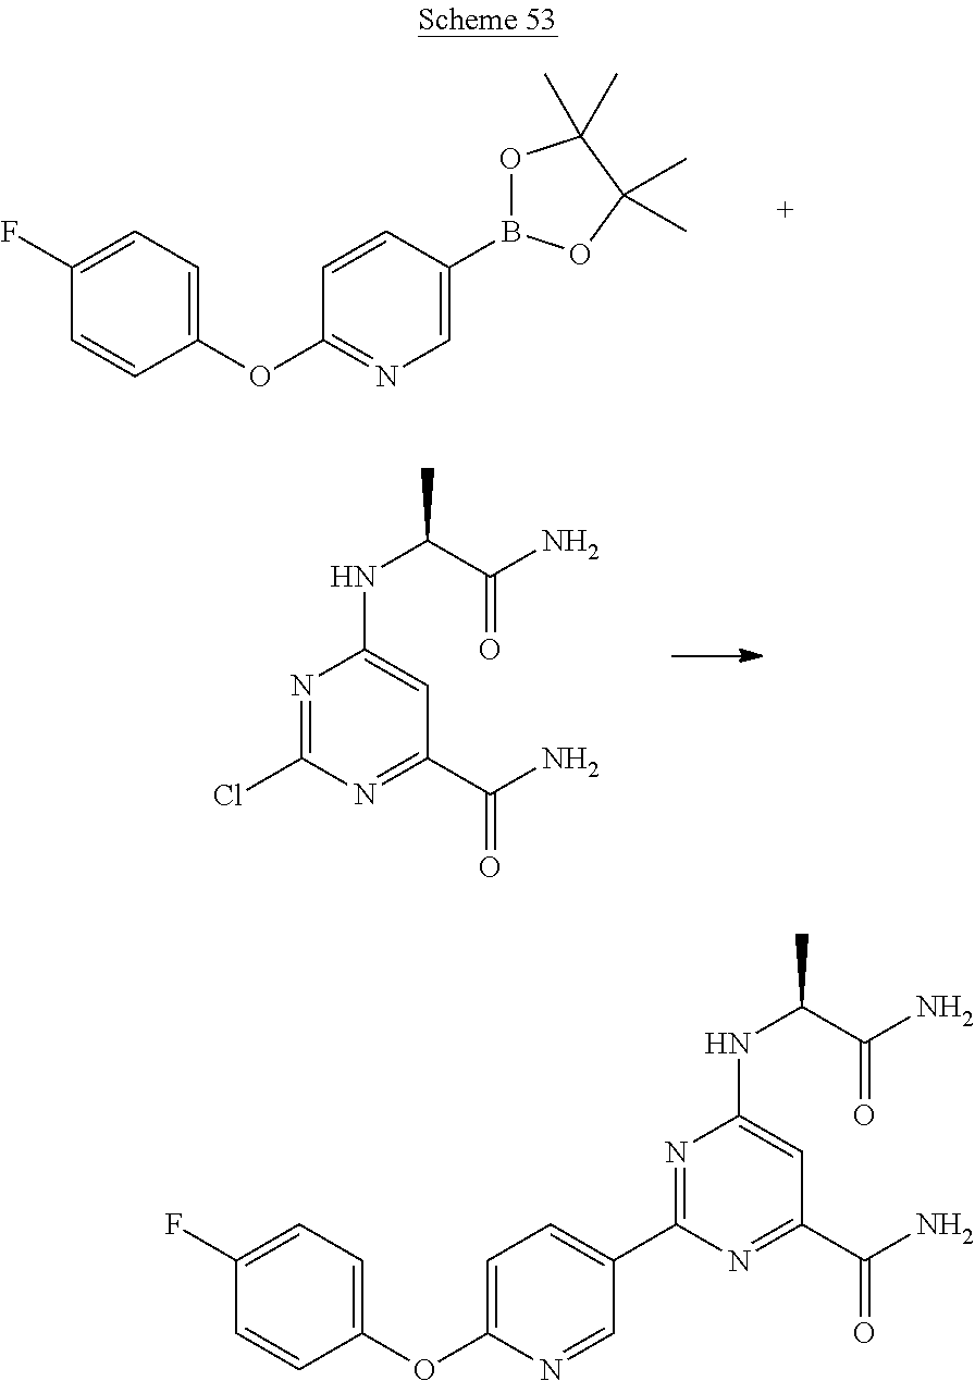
C1(OC2=NC=C(B3OC(C)(C)C(C)(C)O3)C=C2)=CC=C(F)C=C1.N1=C(Cl)N=C(C(N)=O)C=C1NC(C)C(N)=O.C1(OC2=CC=C(C3=NC(NC(C)C(N)=O)=CC(C(N)=O)=N3)C=N2)=CC=C(F)C=C1
